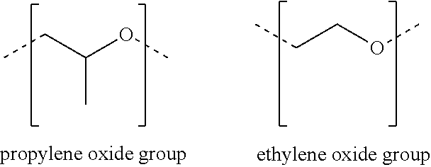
C(C)(CC)OC.C(COC)C
